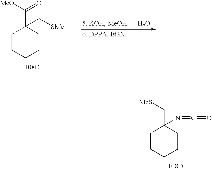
[MeOH]O.C1CCCCC1(C([MeO])=O)C[SMe].[108C].C1CCCCC1(C[MeS])N=C=O.[108D]
